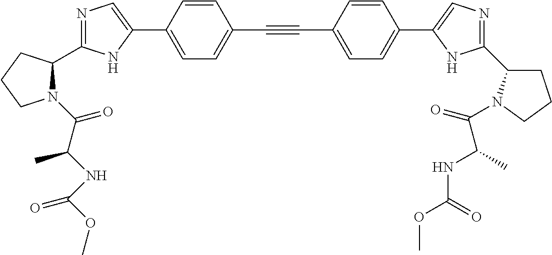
N1=C(C2N(C(C(NC(OC)=O)C)=O)CCC2)NC(C2=CC=C(C#CC3=CC=C(C4=CN=C(C5CCCN5C(=O)C(NC(OC)=O)C)N4)C=C3)C=C2)=C1
